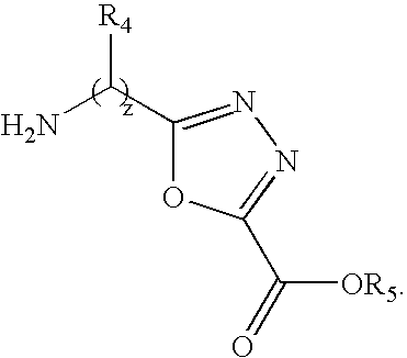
C1(C(N)[R4])=NN=C(C(=O)[OR5])O1
